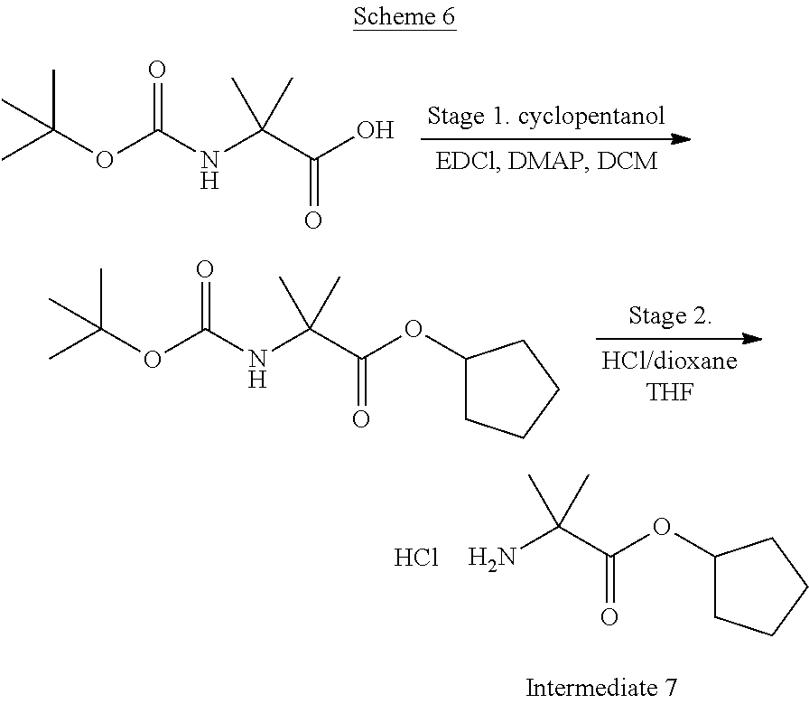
CC(OC(NC(C(O)=O)(C)C)=O)(C)C.CC(OC(NC(C(OC1CCCC1)=O)(C)C)=O)(C)C.NC(C(OC1CCCC1)=O)(C)C.Cl
